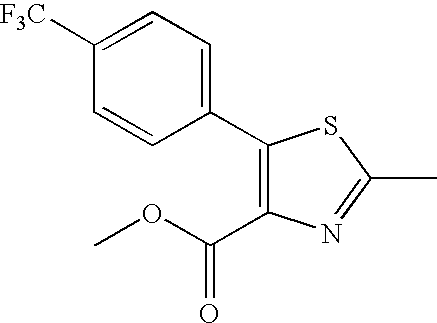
C1(C2=CC=C([F3C])C=C2)=C(C(OC)=O)N=C(C)S1
